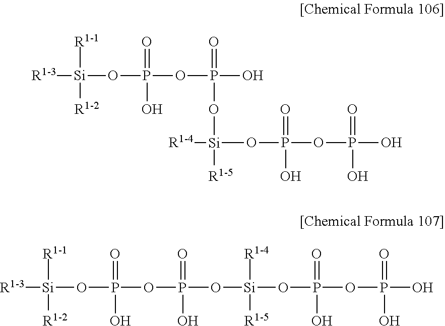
[R1-3][Si]([R1-1])([R1-2])OP(OP(O)(=O)O[Si]([R1-4])([R1-5])OP(OP(O)(=O)O)(=O)O)(=O)O.[R1-3][Si]([R1-1])([R1-2])OP(OP(O[Si]([R1-4])([R1-5])OP(OP(O)(=O)O)(=O)O)(=O)O)(=O)O
